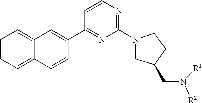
C1=CC=C2C(=C1)C=C(C1=NC(N3CC(CN([R2])[R1])CC3)=NC=C1)C=C2
